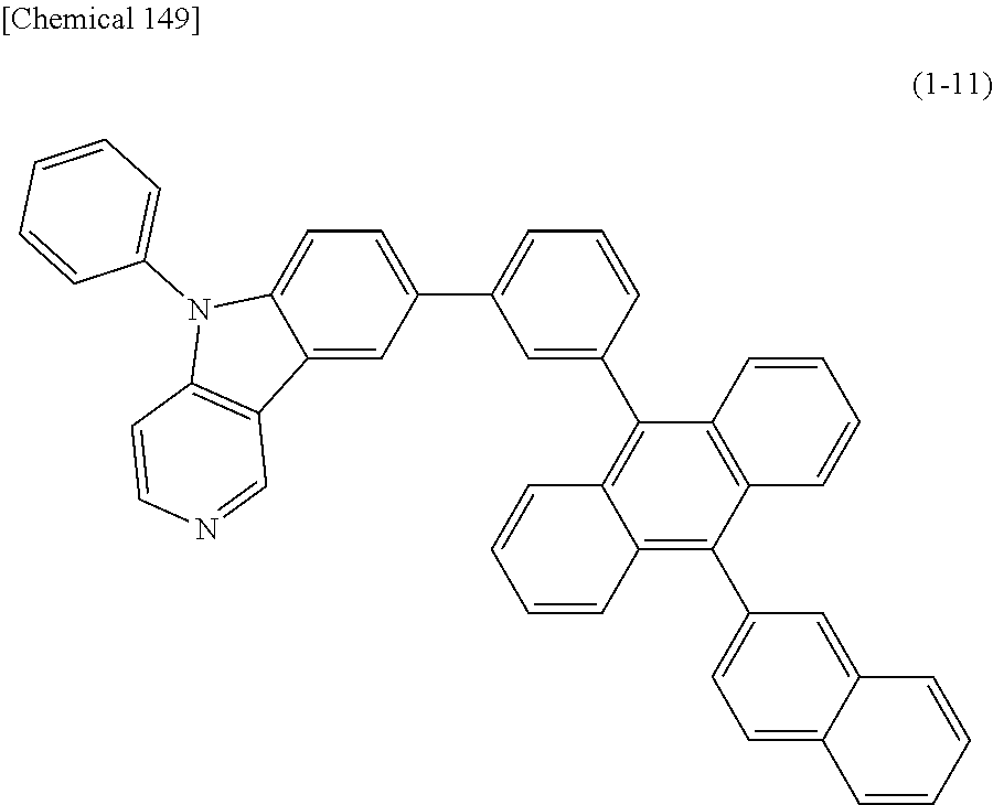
C1(C2=CC=CC(C3=C4C(=C(C5=CC=C6C(=C5)C=CC=C6)C5=C3C=CC=C5)C=CC=C4)=C2)=CC=C2C(=C1)C1=C(N2C2=CC=CC=C2)C=CN=C1
